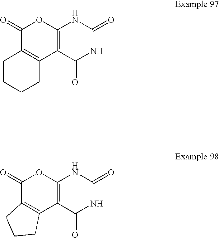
C1(=O)C2=C(C3=C(O1)NC(=O)NC3=O)CCCC2.C1(=O)C2=C(C3=C(O1)NC(=O)NC3=O)CCC2
